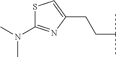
C(C(C)C)CC1=CSC(N(C)C)=N1
